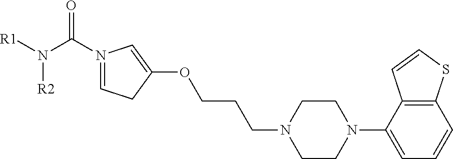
N1(C(N([R1])[R2])=O)=CCC(OCCCN2CCN(C3=CC=CC4=C3C=CS4)CC2)=C1
